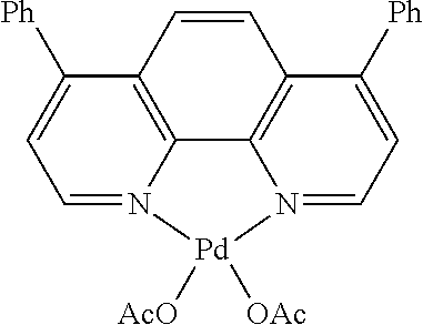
C12=C3C4=C(C=C1)C([Ph])=CC=N4[Pd]([AcO])([OAc])N3=CC=C2[Ph]
